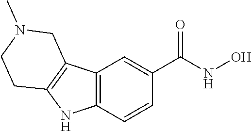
C12=C(C=CC(C(=O)NO)=C1)NC1=C2CN(C)CC1
